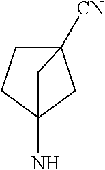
C12([CN])CCC(N)(C1)C2
